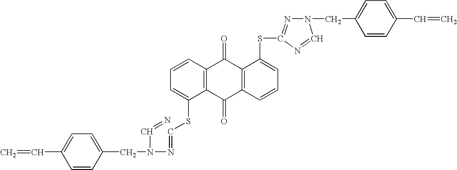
C=CC1=CC=C(CN(N=CSC2=CC=CC3=C2C(=O)C2=C(C3=O)C(SC3=NN(CC4=CC=C(C=C)C=C4)C=N3)=CC=C2)C=N)C=C1
